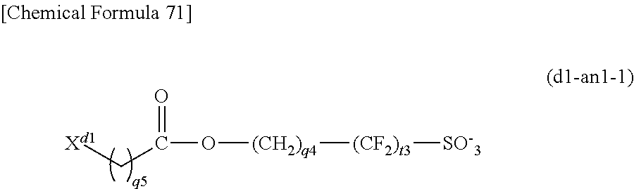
[Xd1]CC(=O)O[(CH2)q4][(CF2)t3][SO-3]
